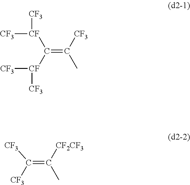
[CF3][CF]([CF3])C([CF]([CF3])[CF3])=C([CF3])C.[CF3]C([CF3])=C([CF2CF3])C
